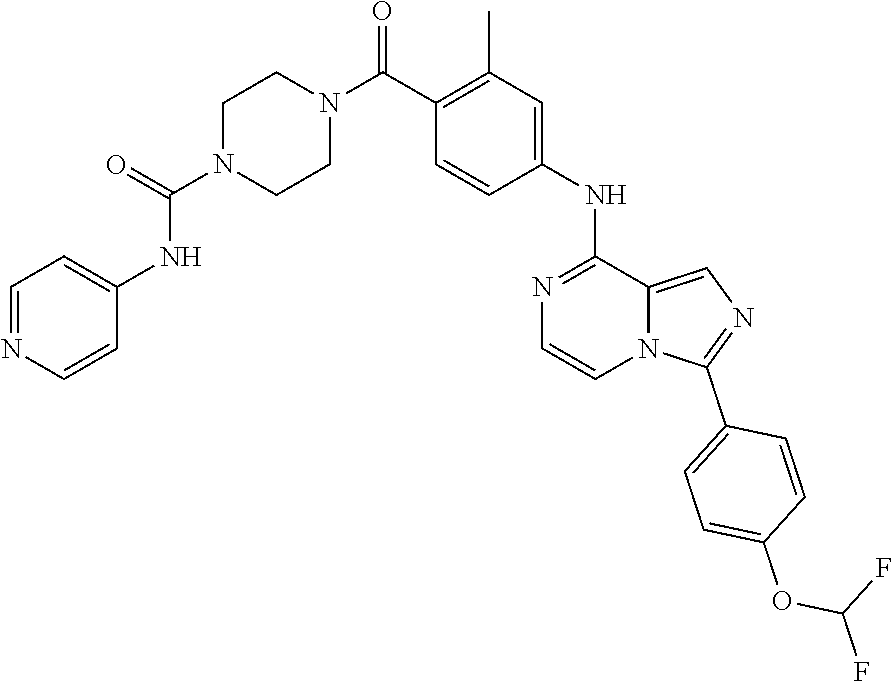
N1=CC=C(NC(=O)N2CCN(C(=O)C3=C(C)C=C(NC4=NC=CN5C4=CN=C5C4=CC=C(OC(F)F)C=C4)C=C3)CC2)C=C1
